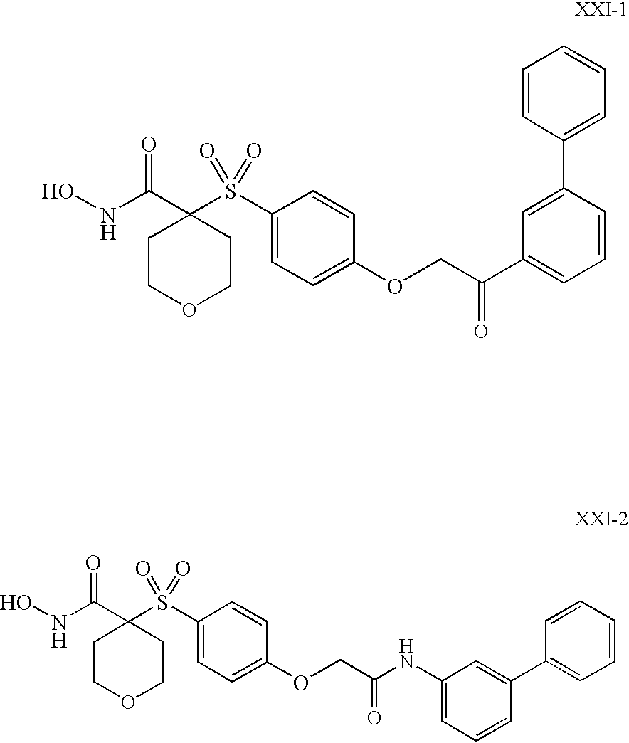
ONC(C1(S(C2=CC=C(OCC(NC3=CC=CC(C4=CC=CC=C4)=C3)=O)C=C2)(=O)=O)CCOCC1)=O.ONC(C1(S(C2=CC=C(OCC(C3=CC=CC(C4=CC=CC=C4)=C3)=O)C=C2)(=O)=O)CCOCC1)=O
